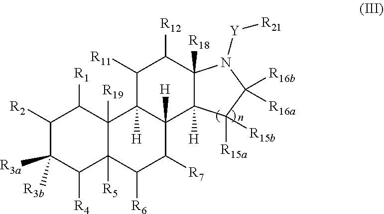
C1([R2])C([R3a])([R3b])C([R4])C2([R5])C([R19])(C1[R1])C1([H])C([H])(C([R7])C2[R6])C2([H])C([R18])(C([R12])C1[R11])N([Y][R21])C([R16a])([R16b])C2([R15a])[R15b]
